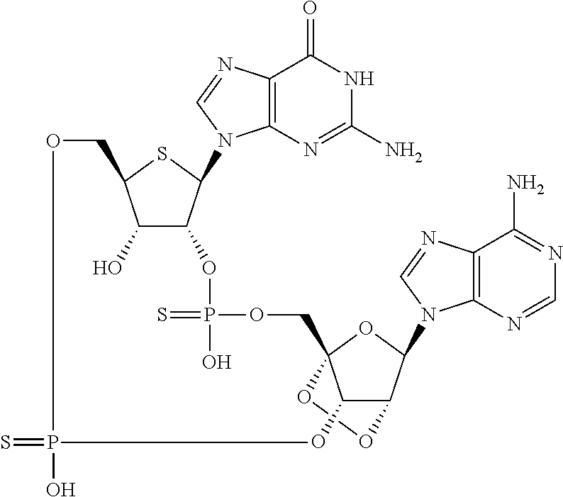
S=PO.O1C2(COP(=S)(O)OC3C(O)C(CO)SC3N3C4=C(C(=O)NC(N)=N4)N=C3)C(O)C(C(N3C4=C(C(N)=NC=N4)N=C3)O2)O1
